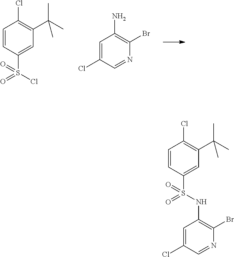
C1=C(Cl)C=NC(Br)=C1N.C1=CC(S(=O)(=O)Cl)=CC(C(C)(C)C)=C1Cl.C1=CC(S(=O)(=O)NC2=C(Br)N=CC(Cl)=C2)=CC(C(C)(C)C)=C1Cl
